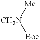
[Me][CH2N][Boc]
